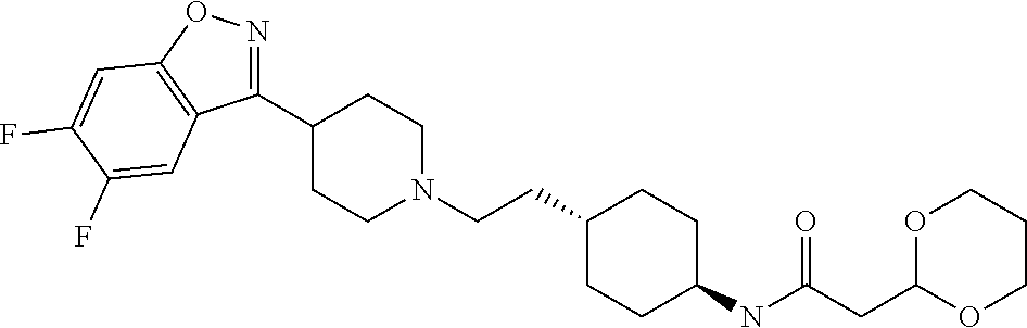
C1(C2=NOC3=C2C=C(F)C(F)=C3)CCN(CCC2CCC(NC(CC3OCCCO3)=O)CC2)CC1
